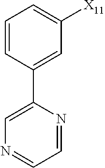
C1=CC(C2=CN=CC=N2)=CC([X11])=C1
